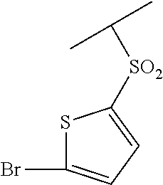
S1C(Br)=CC=C1[SO2]C(C)C
